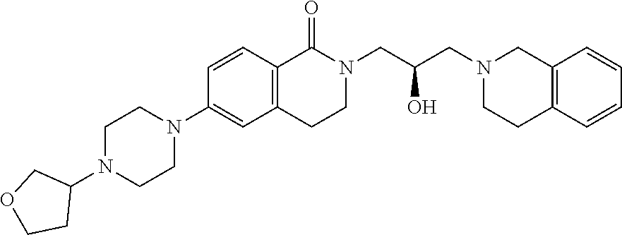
N1(C2=CC3=C(C=C2)C(=O)N(CC(CN2CCC4=C(C2)C=CC=C4)O)CC3)CCN(C2COCC2)CC1
